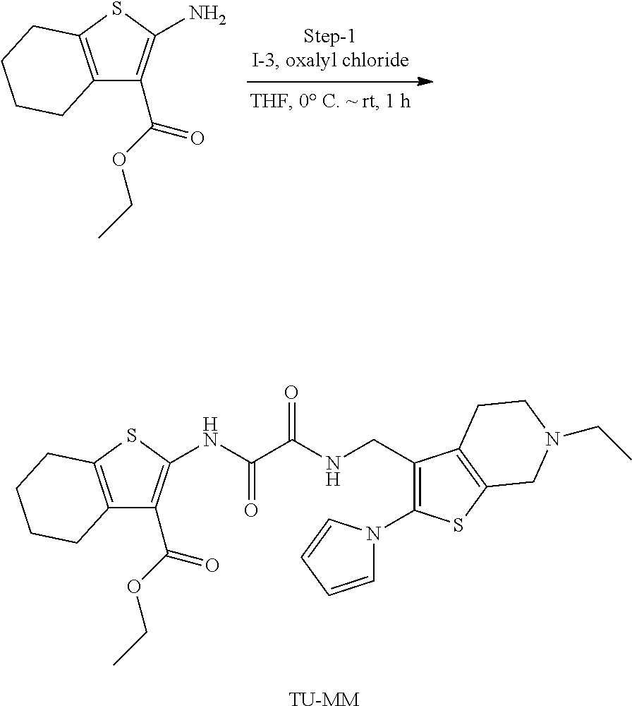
C12=C(SC(N)=C1C(=O)OCC)CCCC2.C12=C(SC(NC(C(=O)NCC3=C(N4C=CC=C4)SC4=C3CCN(CC)C4)=O)=C1C(=O)OCC)CCCC2.[TU-MM]
